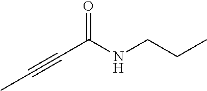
C(NCCC)(C#CC)=O
